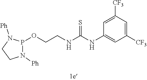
O(CCNC(NC1=CC([CF3])=CC([CF3])=C1)=S)P1N([Ph])CCN1[Ph]
